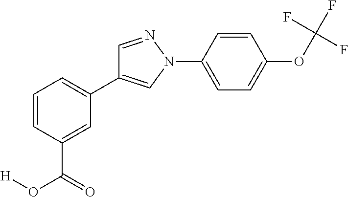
C1=CC(N2C=C(C3=CC=CC(C(O[H])=O)=C3)C=N2)=CC=C1OC(F)(F)F
